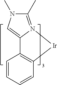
C12=C(C=CC=C1)[Ir]N1=C(C)N(C)C=C21
